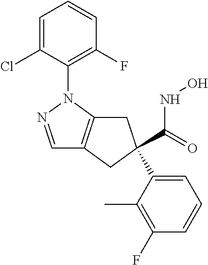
C1=NN(C2=C(F)C=CC=C2Cl)C2=C1CC(C1=CC=CC(F)=C1C)(C(=O)NO)C2
